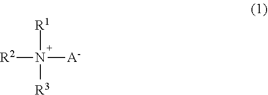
[R1]N([R3])([A-])[R2]
